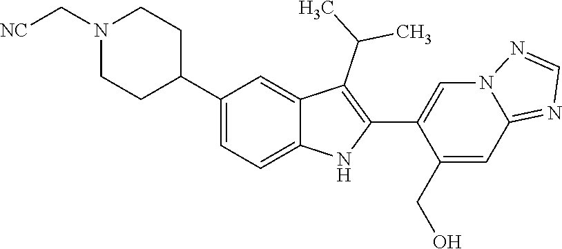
N1(C[NC])CCC(C2=CC=C3C(=C2)C(C(C)C)=C(C2=CN4C(=NC=N4)C=C2CO)N3)CC1
